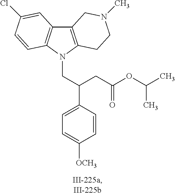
C12=C(N(CC(C3=CC=C([OCH3])C=C3)CC(OC(C)C)=O)C3=C1C=C(Cl)C=C3)CCN(C)C2
